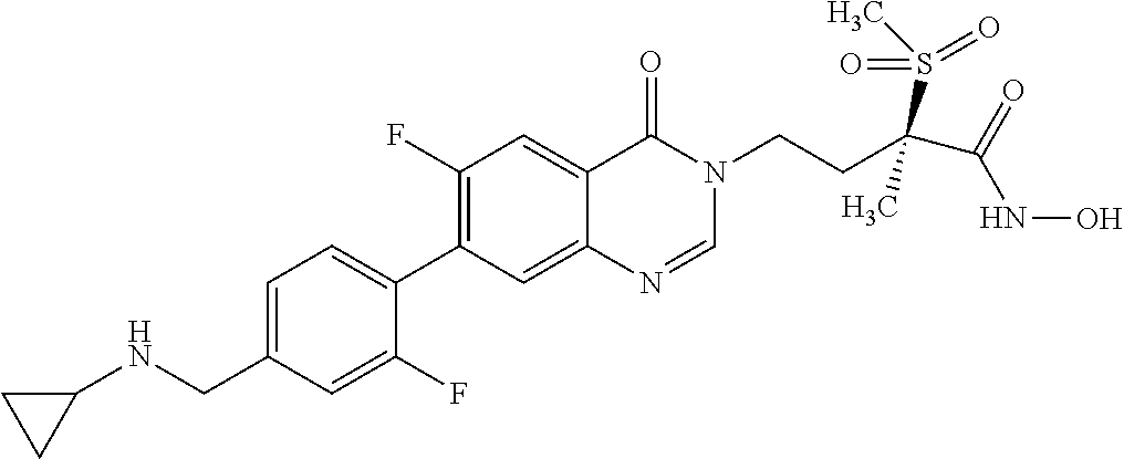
C1=C(CNC2CC2)C=C(F)C(C2=C(F)C=C3C(=C2)N=CN(CCC(C(=O)NO)(S(C)(=O)=O)C)C3=O)=C1
